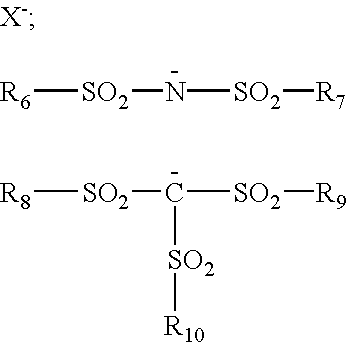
[R6][SO2]N[SO2][R7].[X-].[R8][SO2][C-]([SO2][R9])[SO2][R10]
